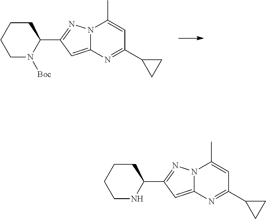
C1N([Boc])C(C2=NN3C(=C2)N=C(C2CC2)C=C3C)CCC1.C1NC(C2=NN3C(=C2)N=C(C2CC2)C=C3C)CCC1
